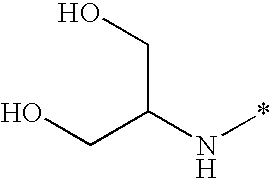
C(N*)(CO)CO
